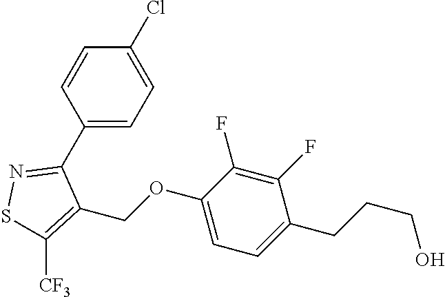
C1(C2=NSC([CF3])=C2COC2=CC=C(CCCO)C(F)=C2F)=CC=C(Cl)C=C1
